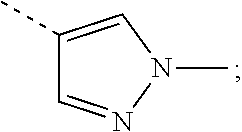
CC1=CN(C)N=C1
